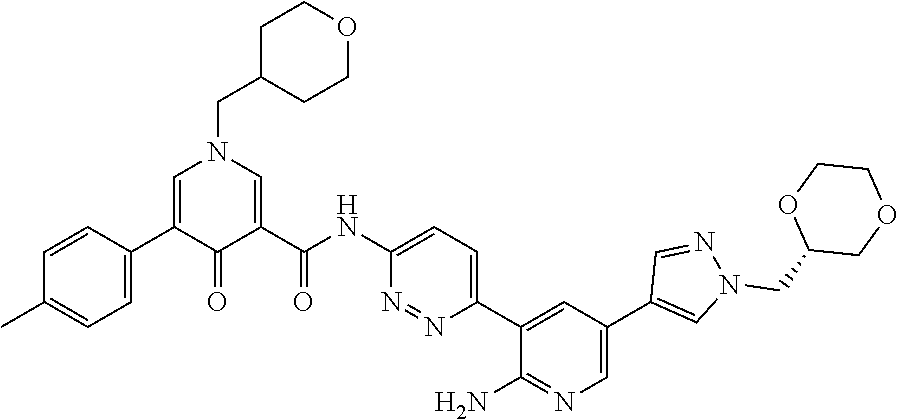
C1C(CN2C=C(C3=CC=C(C)C=C3)C(=O)C(C(NC3=CC=C(C4=CC(C5=CN(CC6COCCO6)N=C5)=CN=C4N)N=N3)=O)=C2)CCOC1
